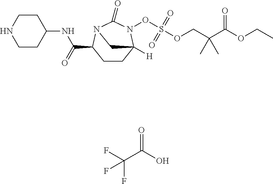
N1CCC(NC(=O)C2CCC3([H])N(OS(OCC(C(OCC)=O)(C)C)(=O)=O)C(=O)N2C3)CC1.O=C(O)C(F)(F)F
